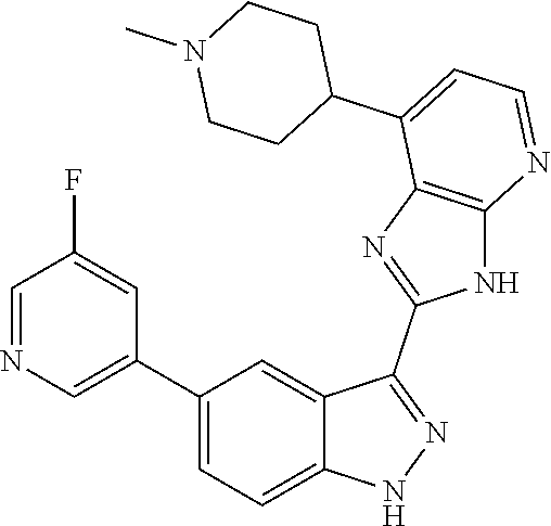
C1(C2=CC=C3C(=C2)C(C2=NC4=C(N2)N=CC=C4C2CCN(C)CC2)=NN3)=CN=CC(F)=C1
